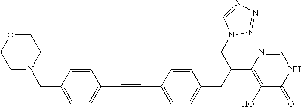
C(#CC1=CC=C(CN2CCOCC2)C=C1)C1=CC=C(CC(C2=C(O)C(=O)NC=N2)CN2N=NN=C2)C=C1
